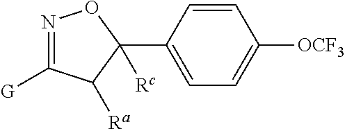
N1=C([G])C([Ra])C(C2=CC=C([OCF3])C=C2)([Rc])O1
